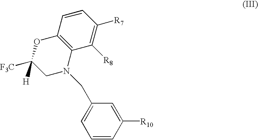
C1=CC([R10])=CC(CN2C3=C(C=CC([R7])=C3[R8])OC([F3C])([H])C2)=C1
